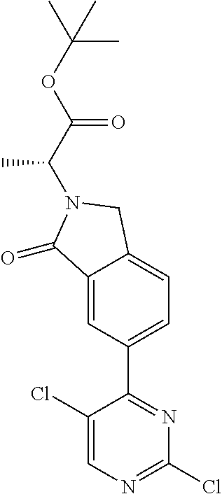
C12=CC(C3=NC(Cl)=NC=C3Cl)=CC=C1CN(C(C(OC(C)(C)C)=O)C)C2=O
